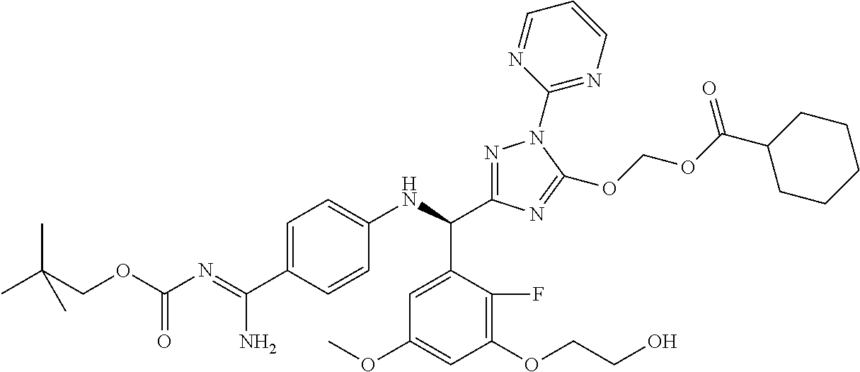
CC(COC(N=C(C1=CC=C(NC(C2=NN(C3=NC=CC=N3)C(OCOC(C3CCCCC3)=O)=N2)C2=CC(OC)=CC(OCCO)=C2F)C=C1)N)=O)(C)C
